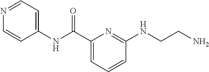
C1(NC(C2=CC=CC(NCCN)=N2)=O)=CC=NC=C1
